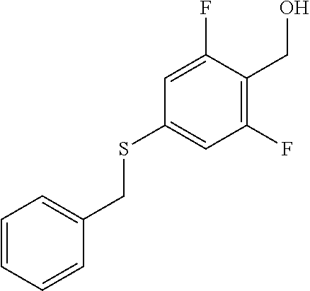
C1=CC=CC(CSC2=CC(F)=C(CO)C(F)=C2)=C1
